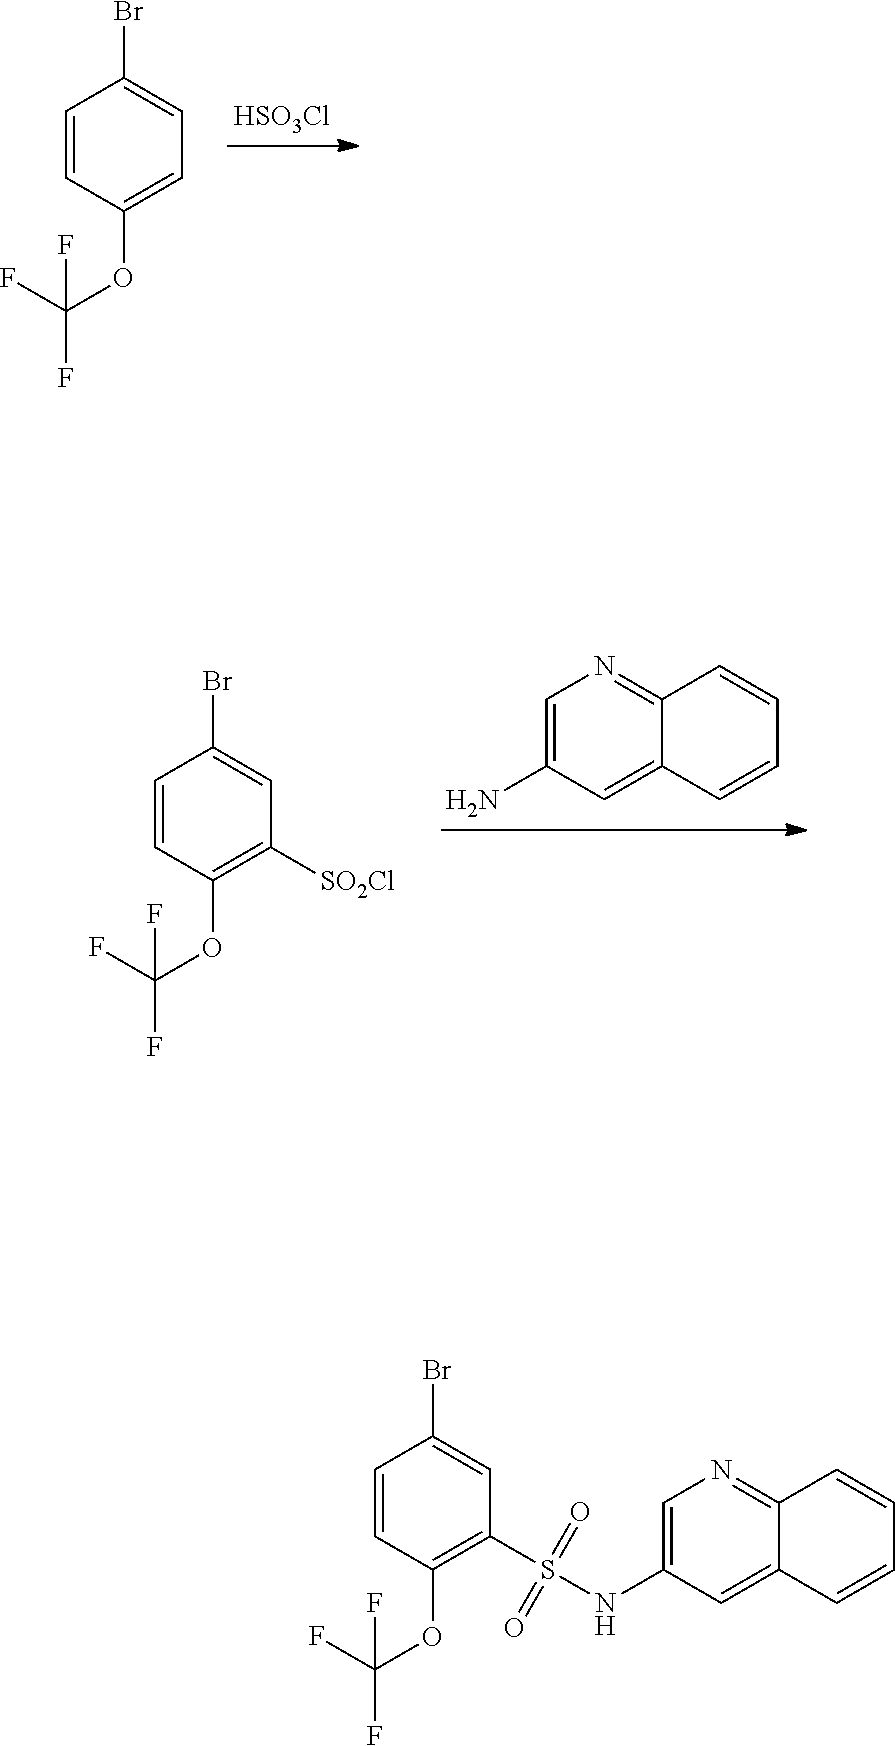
[HSO3Cl].C1=CC(Br)=CC=C1OC(F)(F)F.C12=NC=C(N)C=C1C=CC=C2.C1=CC(Br)=CC([SO2Cl])=C1OC(F)(F)F.C1=CC(Br)=CC(S(=O)(=O)NC2=CN=C3C(=C2)C=CC=C3)=C1OC(F)(F)F
